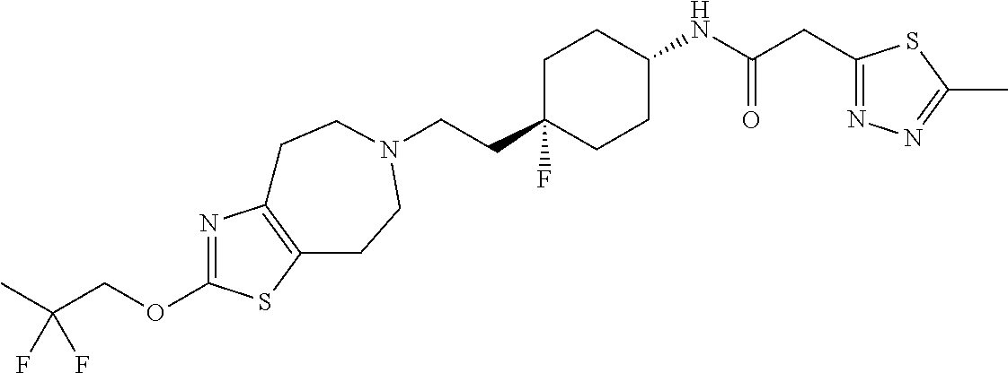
N1=C(OCC(F)(F)C)SC2=C1CCN(CCC1(F)CCC(NC(CC3=NN=C(C)S3)=O)CC1)CC2
